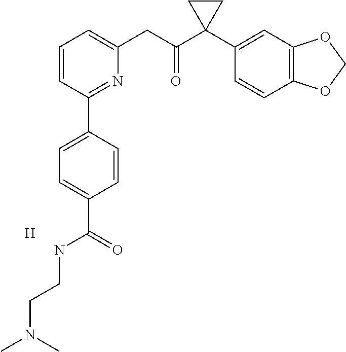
C1=CC(C2=CC=C(C(NCCN(C)C)=O)C=C2)=NC(CC(C2(C3=CC4=C(C=C3)OCO4)CC2)=O)=C1.[H]
